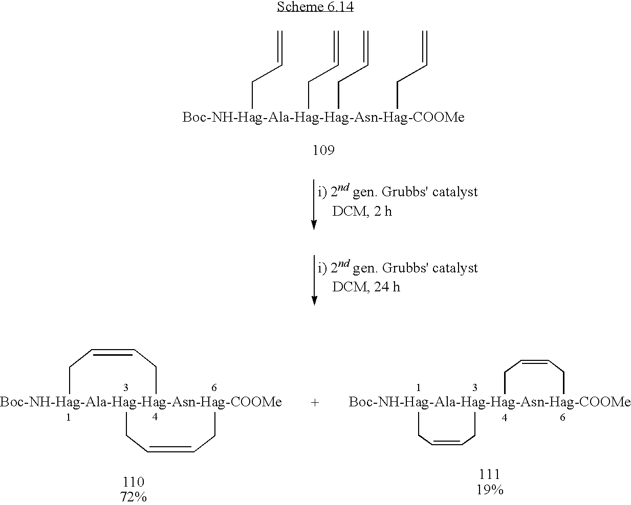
[Boc-NH-Hag-Ala-Hag-Hag-Asn-Hag-COOMe](CC=C)(CC=C)(CC=C)CC=C.[Boc-NH-Hag-Ala-Hag-Hag-Asn-Hag-COOMe]12(CC=CC1)CC=CC2.[Boc-NH-Hag-Ala-Hag-Hag-Asn-Hag-COOMe]12(CC=CC1)CC=CC2
